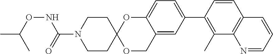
C1=CC(C2=CC=C3C(=C2)COC2(O3)CCN(C(=O)NOC(C)C)CC2)=C(C)C2=C1C=CC=N2
